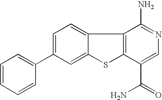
C12=CC=C(C3=CC=CC=C3)C=C1SC1=C2C(N)=NC=C1C(=O)N
